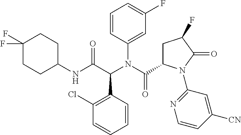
C1(Cl)=C(C(C(NC2CCC(F)(F)CC2)=O)N(C(C2CC(F)C(=O)N2C2=NC=CC([CN])=C2)=O)C2=CC(F)=CC=C2)C=CC=C1
